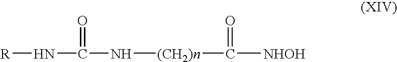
[(CH2)n](NC(=O)N[R])C([NHOH])=O
